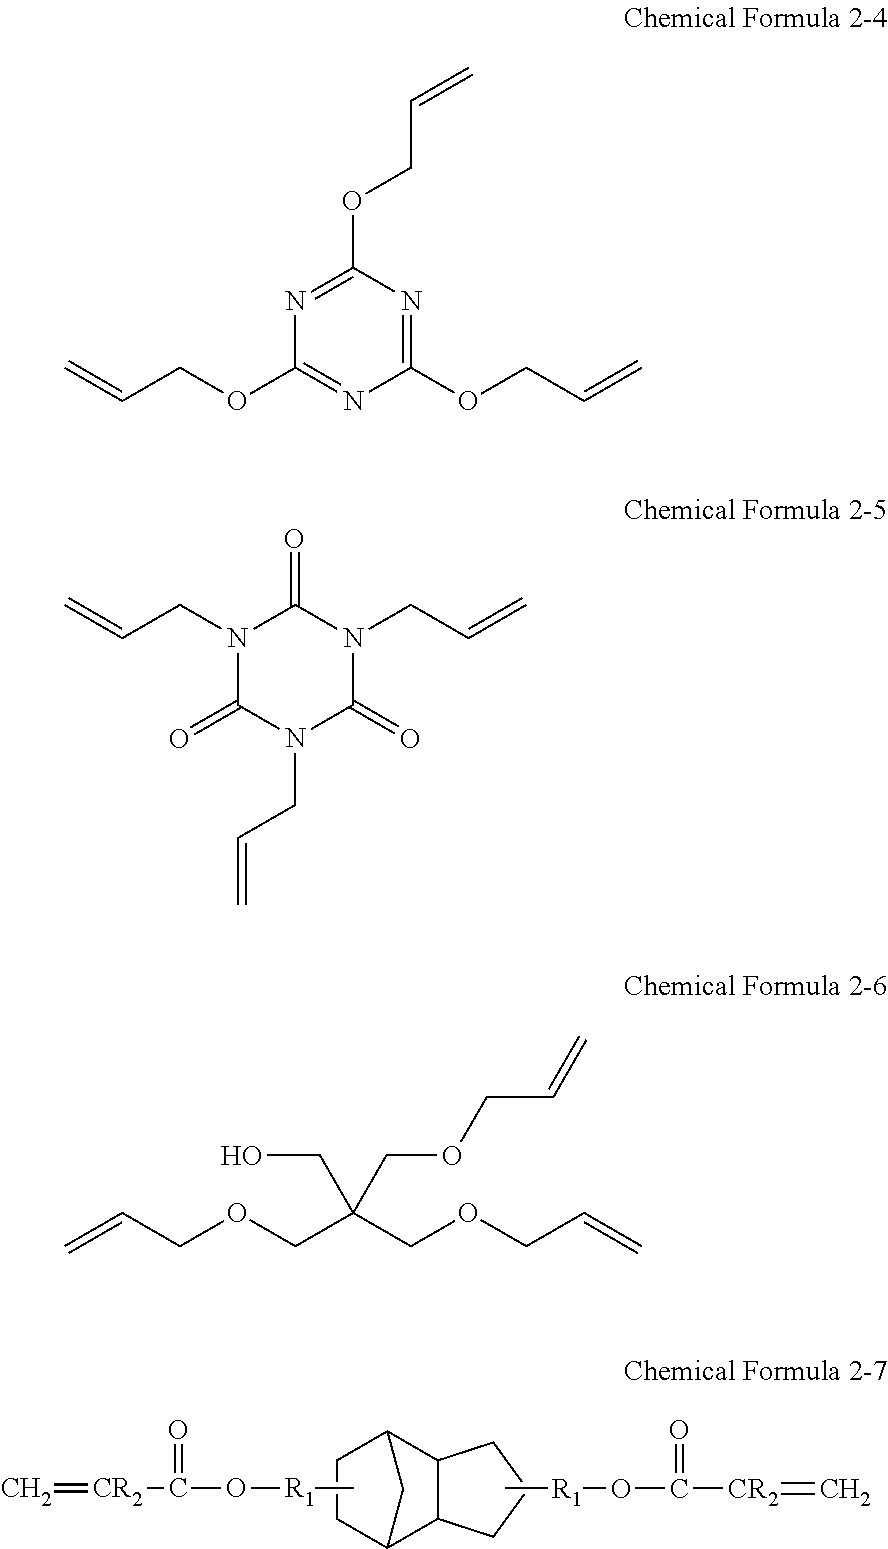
C=CCOC1=NC(OCC=C)=NC(OCC=C)=N1.C=[CR2]C(O[R1]C)=O.C1C2C3C(C(C1)C2)CCC3.C[R1]OC([CR2]=C)=O.C=CCN1C(=O)N(CC=C)C(=O)N(CC=C)C1=O.C=CCOCC(COCC=C)(COCC=C)CO
